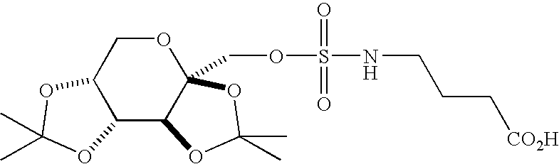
C12C3C(COS(=O)(=O)NCCC[CO2H])(OCC1OC(C)(C)O2)OC(C)(C)O3
